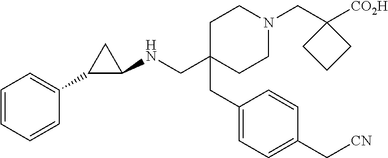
C1C(CC2=CC=C(C[CN])C=C2)(CNC2CC2C2=CC=CC=C2)CCN(CC2([CO2H])CCC2)C1
